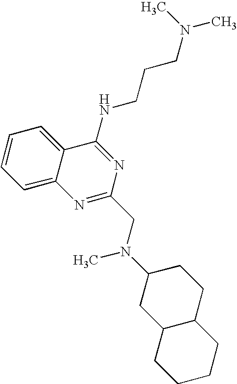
C1=CC=C2C(=C1)N=C(CN(C1CC3C(CC1)CCCC3)C)N=C2NCCCN(C)C
